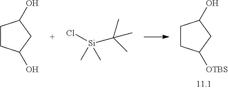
C1CC([OTBS])CC1O.C1CC(O)CC1O.Cl[Si](C(C)(C)C)(C)C
